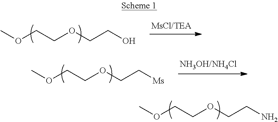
C(COCCN)OC.C(COCCO)OC.C(COCC[Ms])OC
